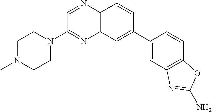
N1=C(N2CCN(C)CC2)C=NC2=C1C=C(C1=CC3=C(C=C1)OC(N)=N3)C=C2
